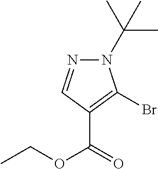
N1(C(C)(C)C)N=CC(C(=O)OCC)=C1Br
